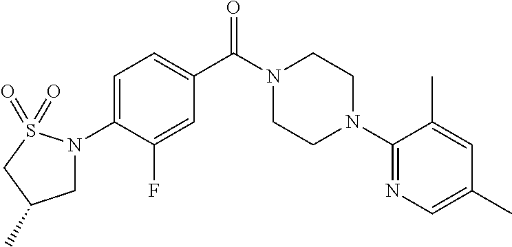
C1=C(N2CC(C)CS2(=O)=O)C(F)=CC(C(N2CCN(C3=NC=C(C)C=C3C)CC2)=O)=C1
